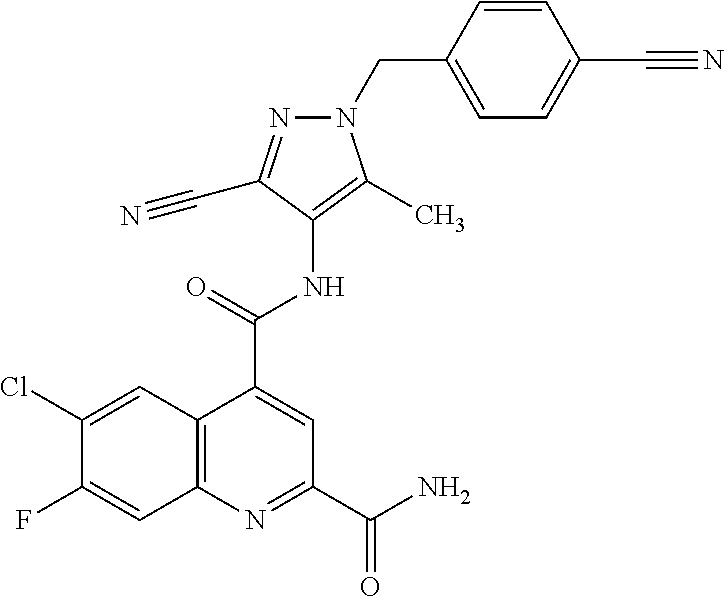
C1(CN2N=C(C#N)C(NC(C3=CC(C(N)=O)=NC4=C3C=C(Cl)C(F)=C4)=O)=C2C)=CC=C(C#N)C=C1
